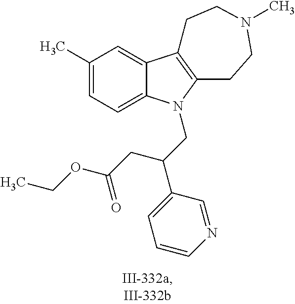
C1(C)=CC=C2C(=C1)C1=C(CCN(C)CC1)N2CC(C1=CC=CN=C1)CC(OCC)=O
